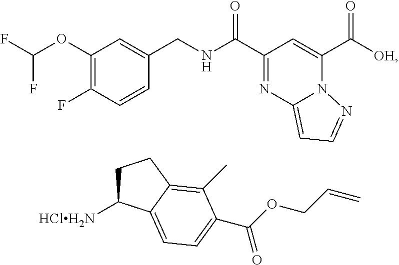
C1(OC(F)F)=C(F)C=CC(CNC(C2=NC3=CC=NN3C(C([OH])=O)=C2)=O)=C1.C1C([HClH2N])C2=CC=C(C(OCC=C)=O)C(C)=C2C1
